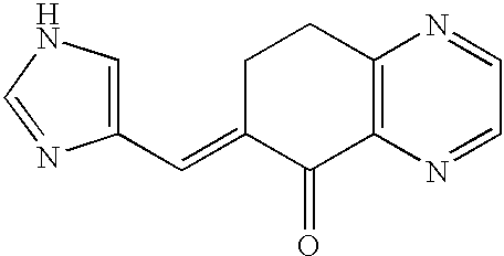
C1=C(C=C2C(=O)C3=C(CC2)N=CC=N3)N=CN1
